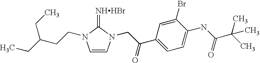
[NHHBr]=C1N(CC(C2=CC=C(NC(C(C)(C)C)=O)C(Br)=C2)=O)C=CN1CCC(CC)CC
